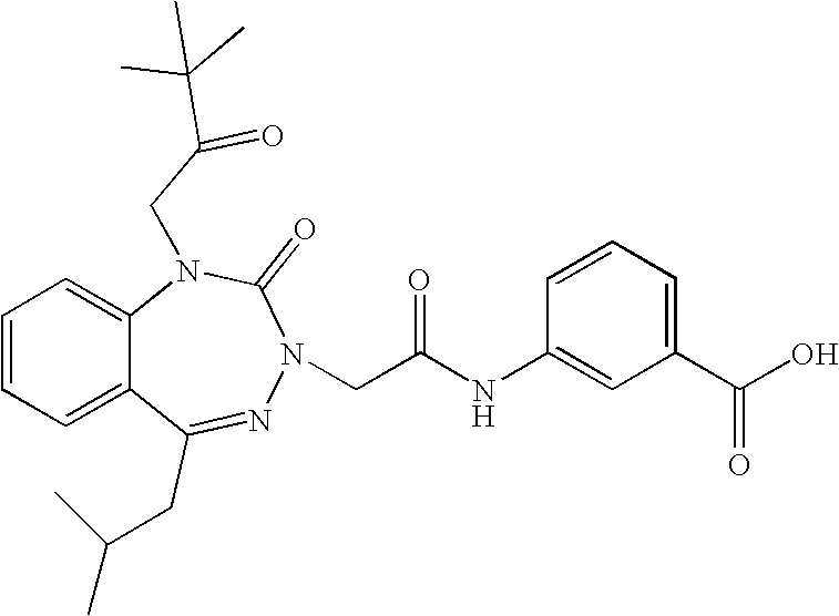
C1=CC=C2C(=C1)N(CC(=O)C(C)(C)C)C(=O)N(CC(NC1=CC(C(O)=O)=CC=C1)=O)N=C2CC(C)C
